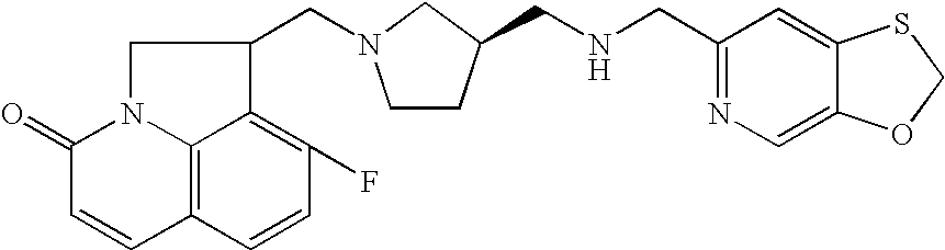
C12=C3C=CC(F)=C1C(CN1CCC(CNCC4=NC=C5C(=C4)SCO5)C1)CN2C(=O)C=C3
